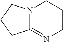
N12C(=NCCC1)CCC2
